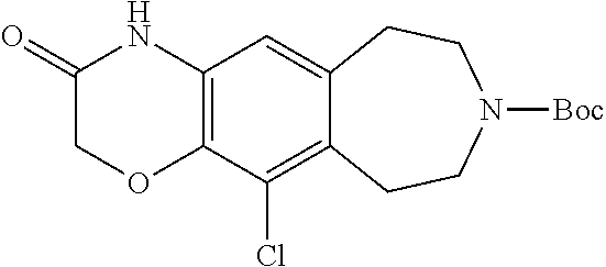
C1(=O)COC2=C(N1)C=C1C(=C2Cl)CCN([Boc])CC1
